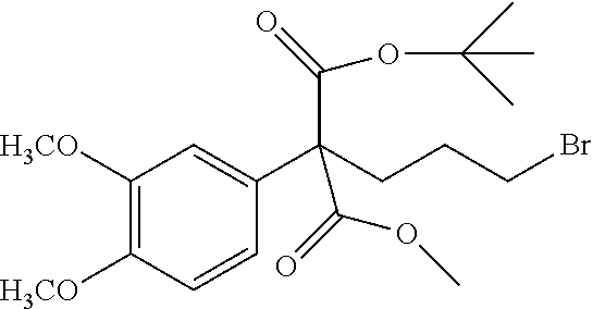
C1([H3CO])=C([H3CO])C=CC(C(CCCBr)(C(OC(C)(C)C)=O)C(OC)=O)=C1
